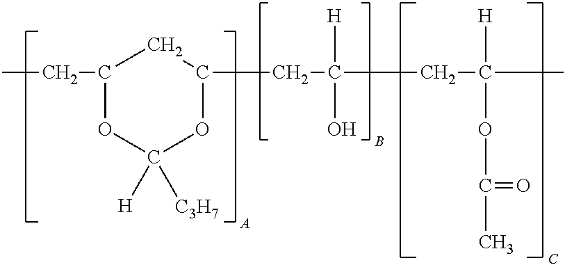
C1(CC)OC([H])([C3H7])OC(CC(CC([H])(C)OC(=O)C)([H])O)C1
